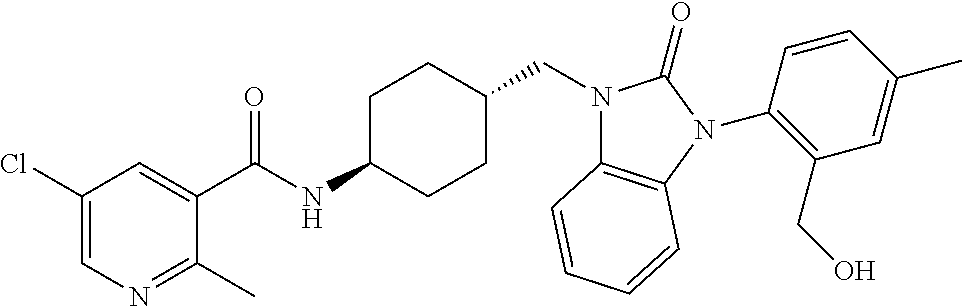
C1(Cl)=CN=C(C)C(C(NC2CCC(CN3C4=C(N(C5=C(CO)C=C(C)C=C5)C3=O)C=CC=C4)CC2)=O)=C1
